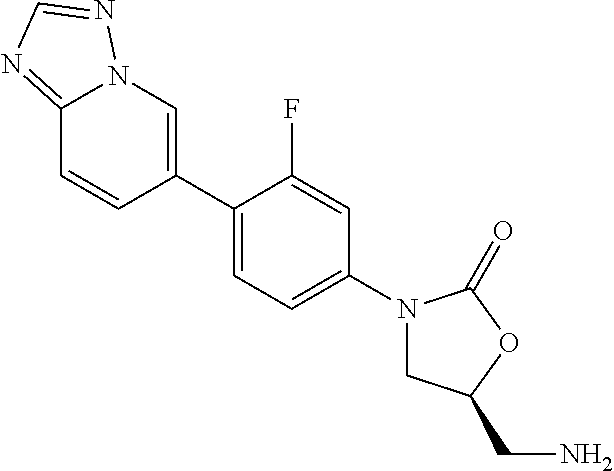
C12=NC=NN1C=C(C1=CC=C(N3CC(CN)OC3=O)C=C1F)C=C2
